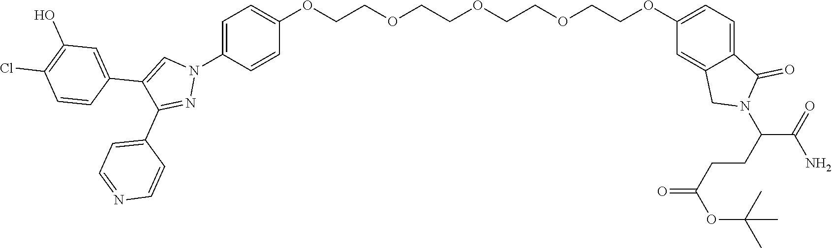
C1=C(N2C=C(C3=CC(O)=C(Cl)C=C3)C(C3=CC=NC=C3)=N2)C=CC(OCCOCCOCCOCCOC2=CC=C3C(=C2)CN(C(CCC(=O)OC(C)(C)C)C(=O)N)C3=O)=C1
